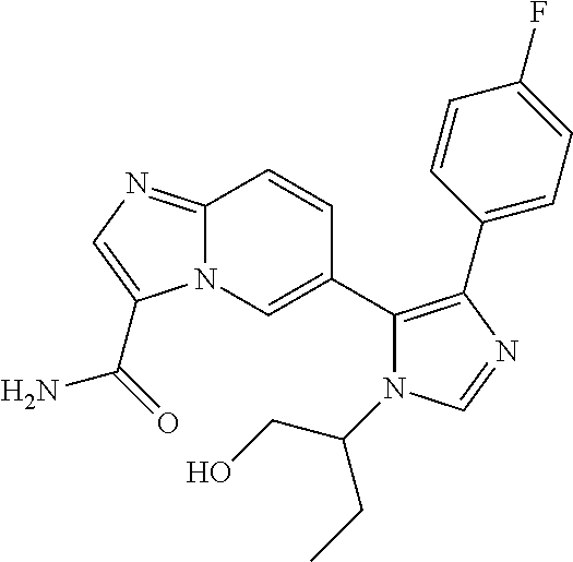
C12=NC=C(C(=O)N)N1C=C(C1=C(C3=CC=C(F)C=C3)N=CN1C(CC)CO)C=C2
